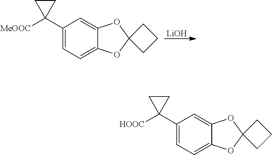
[LiOH].C1(C2([MeOOC])CC2)=CC=C2C(=C1)OC1(O2)CCC1.C1(C2([HOOC])CC2)=CC=C2C(=C1)OC1(O2)CCC1
